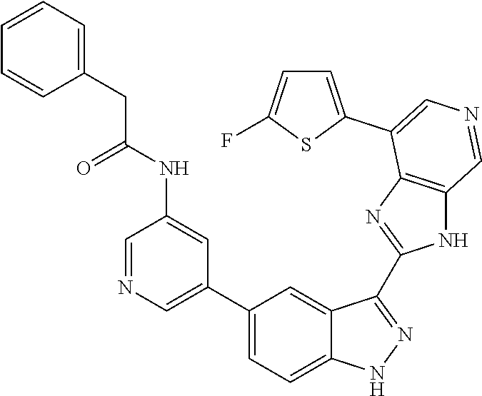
C1(C2=CN=CC(NC(CC3=CC=CC=C3)=O)=C2)=CC=C2C(=C1)C(C1=NC3=C(N1)C=NC=C3C1=CC=C(F)S1)=NN2
